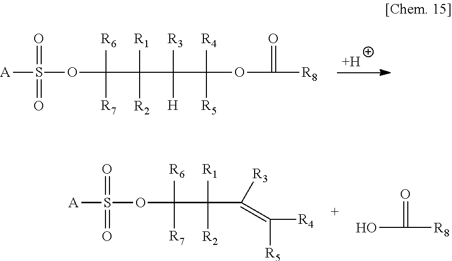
[H].[A]S(OC([R6])([R7])C([R1])([R2])C([R3])([H])C(OC([R8])=O)([R4])[R5])(=O)=O.OC([R8])=O.[R1]C([R2])(C([R3])=C([R5])[R4])C(OS([A])(=O)=O)([R6])[R7]
